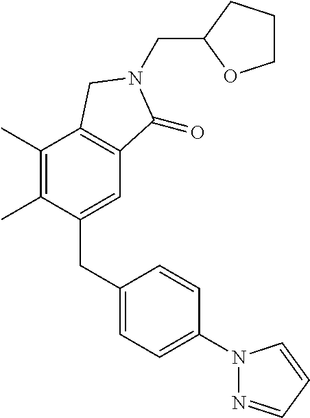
C1(CC2=CC=C(N3N=CC=C3)C=C2)=CC2=C(C(C)=C1C)CN(CC1OCCC1)C2=O
